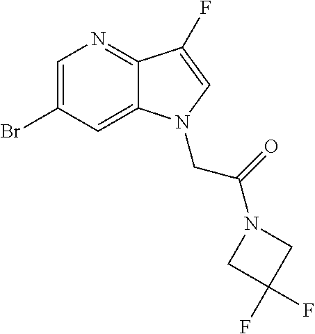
C1=C(Br)C=C2C(=N1)C(F)=CN2CC(=O)N1CC(F)(F)C1
